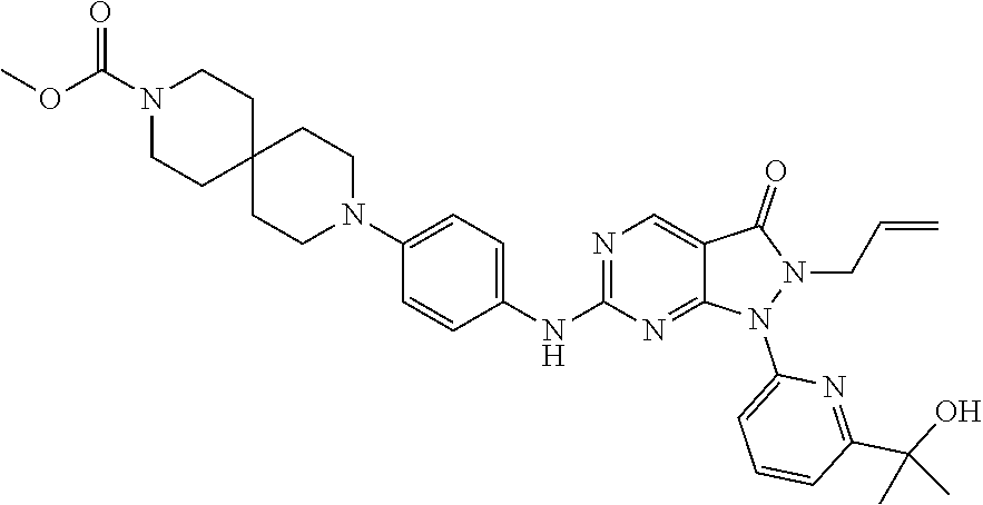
N1=C(NC2=CC=C(N3CCC4(CC3)CCN(C(=O)OC)CC4)C=C2)N=C2C(=C1)C(=O)N(CC=C)N2C1=CC=CC(C(O)(C)C)=N1
